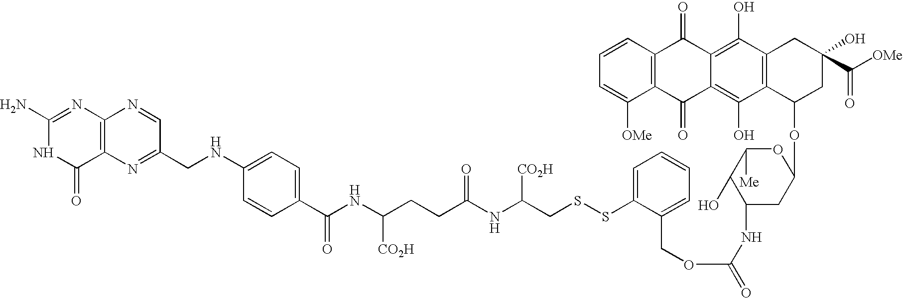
C1(N)=NC2=C(C(=O)N1)N=C(CNC1=CC=C(C(NC(CCC(NC(CSSC3=CC=CC=C3COC(=O)NC3CC(OC4CC(O)(C(=O)[OMe])CC5=C4C(O)=C4C(=C5O)C(=O)C5=C(C4=O)C([OMe])=CC=C5)OC([Me])C3O)[CO2H])=O)[CO2H])=O)C=C1)C=N2
